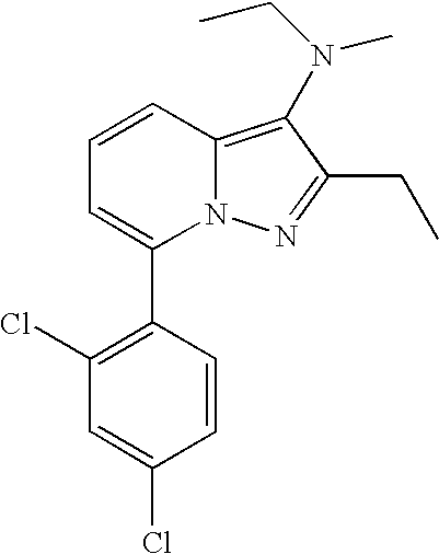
C1(C2=CC=CC3=C(N(C)CC)C(CC)=NN23)=C(Cl)C=C(Cl)C=C1
